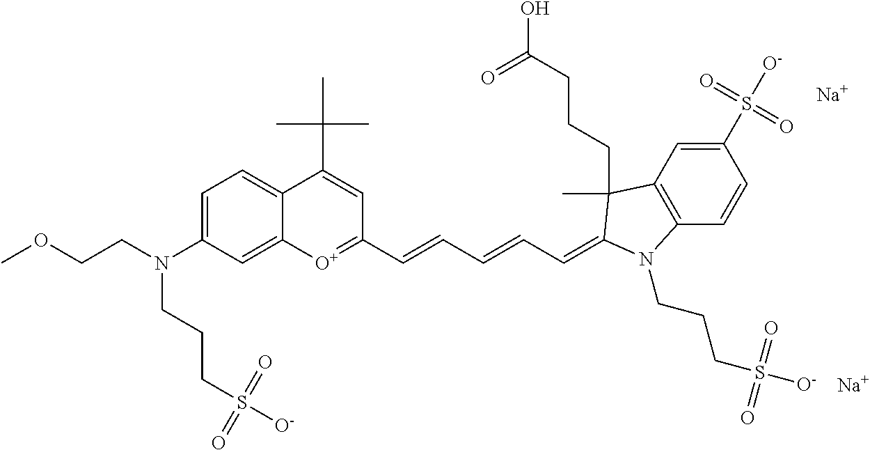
[Na].C1=C(N(CCOC)CCCS([O-])(=O)=O)C=C2C(=C1)C(C(C)(C)C)=CC(C=CC=CC=C1C(C)(CCCC(=O)O)C3=C(C=CC(S([O-])(=O)=O)=C3)N1CCCS([O-])(=O)=O)=[O+]2.[Na]
